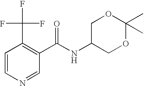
C1=NC=CC(C(F)(F)F)=C1C(NC1COC(C)(C)OC1)=O
